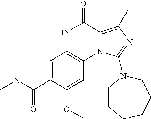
C1=C(C(N(C)C)=O)C(OC)=CC2=C1NC(=O)C1=C(C)N=C(N3CCCCCC3)N21
